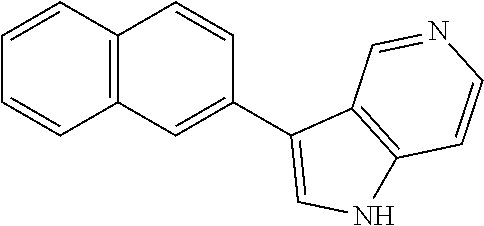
C1=CC2=C(C=C1)C=C(C1=CNC3=C1C=NC=C3)C=C2
